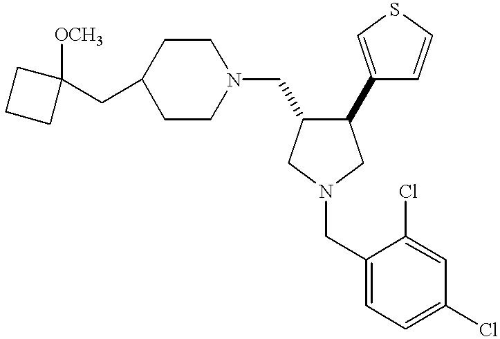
C(C1CCN(CC2C(C3=CSC=C3)CN(CC3=CC=C(Cl)C=C3Cl)C2)CC1)C1([OCH3])CCC1
